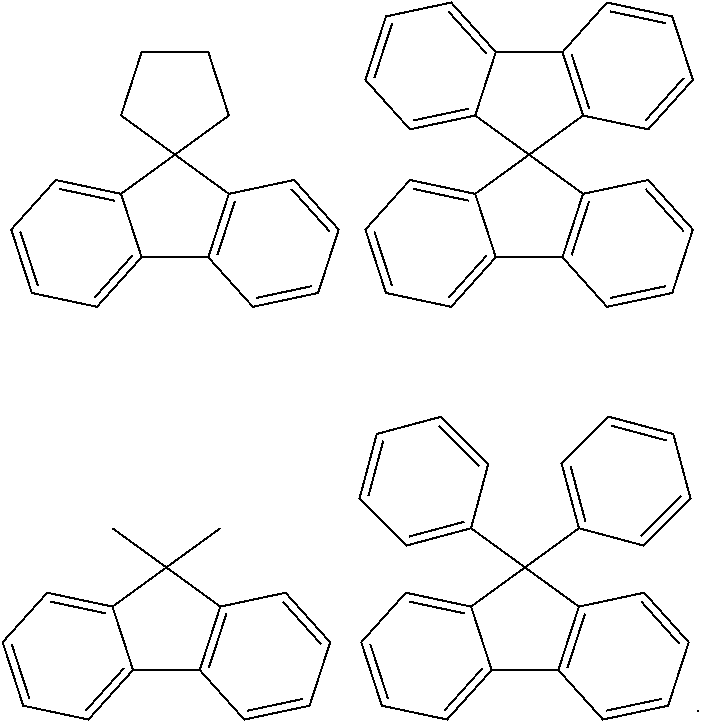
C12=CC=CC=C1C1(C3=C2C=CC=C3)CCCC1.C12=CC=CC=C1C1(C3=C2C=CC=C3)C2=CC=CC=C2C2=C1C=CC=C2.C12=CC=CC=C1C(C)(C)C1=C2C=CC=C1.C12=CC=CC=C1C(C1=CC=CC=C1)(C1=CC=CC=C1)C1=C2C=CC=C1
